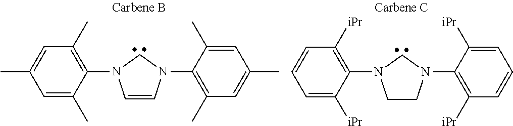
C1=C([iPr])C(N2CCN(C3=C([iPr])C=CC=C3[iPr])C2)=C([iPr])C=C1.C1=C(C)C(N2C=CN(C3=C(C)C=C(C)C=C3C)C2)=C(C)C=C1C
